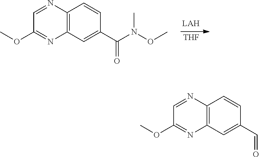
[THF].C12=C(C=C(C(N(OC)C)=O)C=C1)N=C(OC)C=N2.C12=C(C=C(C=O)C=C1)N=C(OC)C=N2
